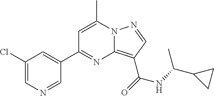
C1(Cl)=CN=CC(C2=NC3=C(C(NC(C4CC4)C)=O)C=NN3C(C)=C2)=C1
